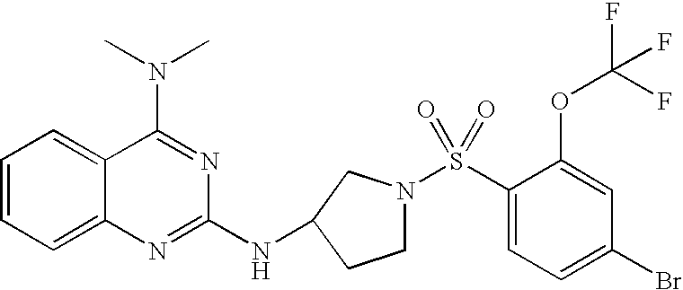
N(C1=NC2=CC=CC=C2C(N(C)C)=N1)C1CN(S(C2=CC=C(Br)C=C2OC(F)(F)F)(=O)=O)CC1
